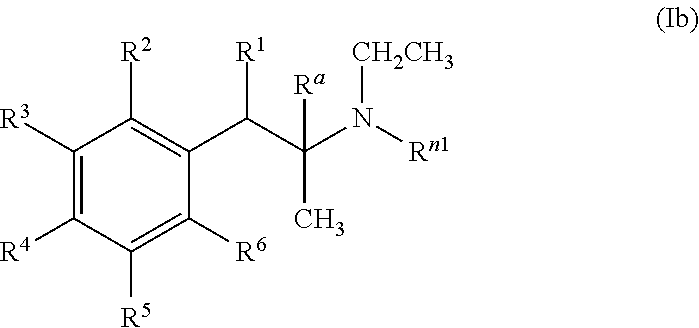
C1([R3])=C([R4])C([R5])=C([R6])C(C(C(N([Rn1])[CH2CH3])(C)[Ra])[R1])=C1[R2]
